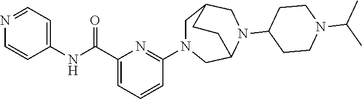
C1(NC(C2=CC=CC(N3CC4CN(C5CCN(C(C)C)CC5)C(C3)CC4)=N2)=O)=CC=NC=C1
